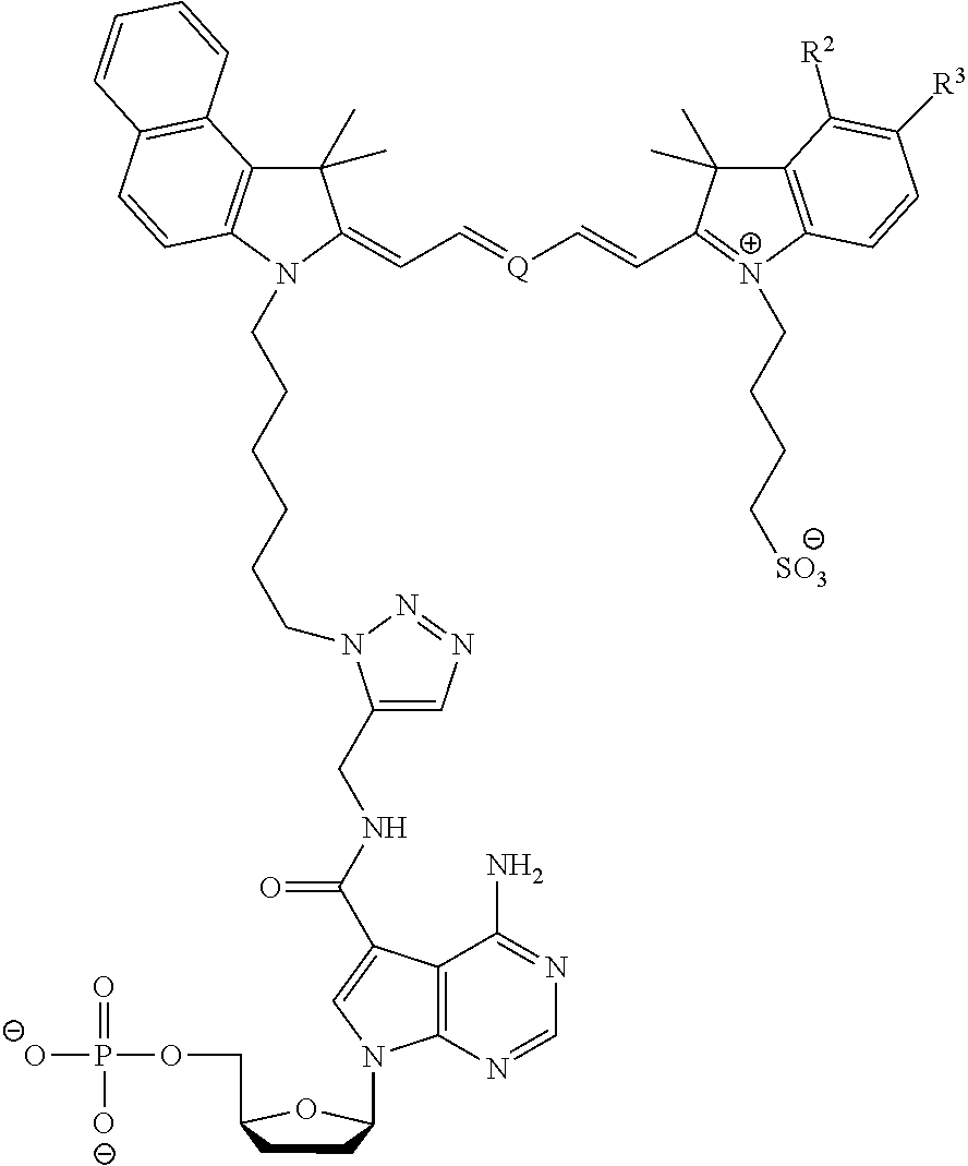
C1(C)(C)C2=C(N(CCCCCCN3C(CNC(C4=CN(C5CCC(COP(=O)([O-])[O-])O5)C5=C4C(N)=NC=N5)=O)=CN=N3)C1=CC=[Q]C=CC1=[N+](CCCC[SO3])C3=C(C1(C)C)C([R2])=C([R3])C=C3)C=CC1=C2C=CC=C1
